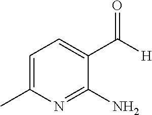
C1=C(C)N=C(N)C(C([H])=O)=C1
